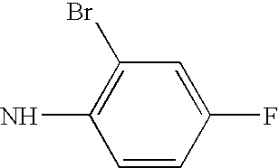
C1=CC(F)=CC(Br)=C1N
